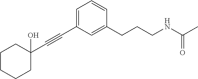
C1(C#CC2=CC=CC(CCCNC(C)=O)=C2)(O)CCCCC1
